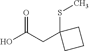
OC(CC1(SC)CCC1)=O
